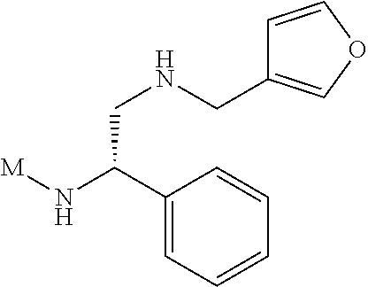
[M]NC(C1=CC=CC=C1)CNCC1=COC=C1
